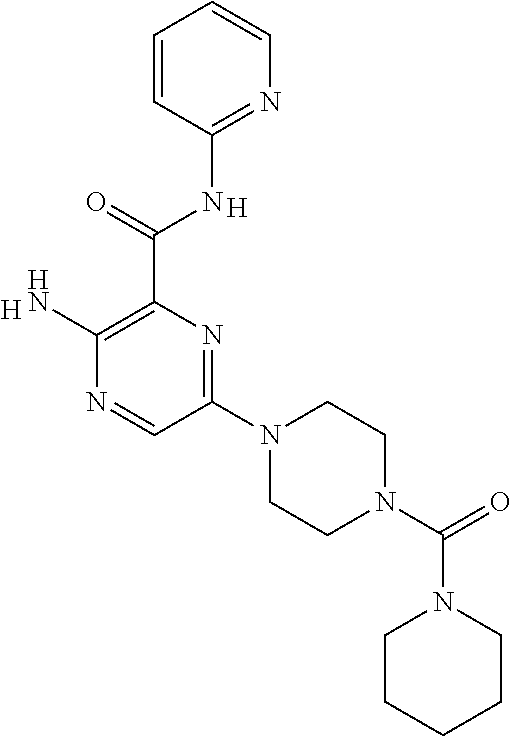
[H].C(C1=C(N)N=CC(N2CCN(C(N3CCCCC3)=O)CC2)=N1)(=O)NC1=NC=CC=C1.[H]
